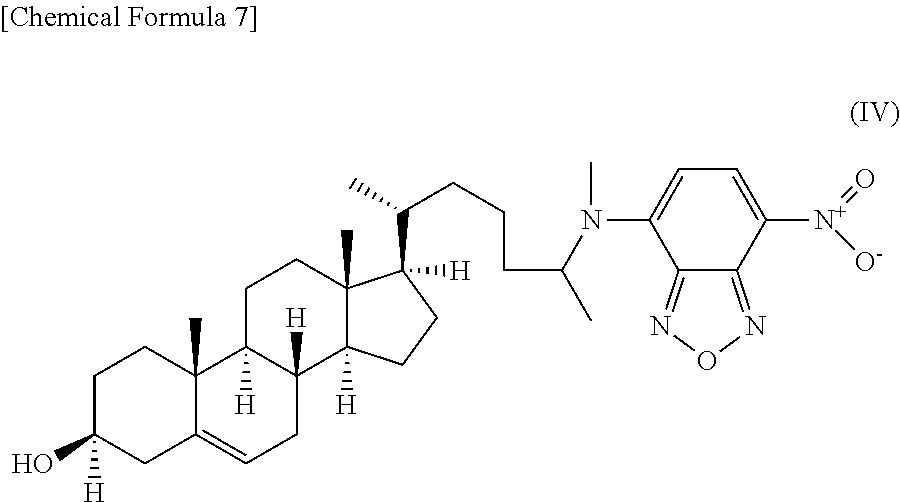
C1C(O)([H])CC2=CCC3([H])C([H])(C2(C)C1)CCC1(C)C3([H])CCC1(C(C)CCCC(C)N(C)C1=CC=C([N+](=O)[O-])C2=NON=C12)[H]
